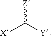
[Z]C([Y])[X]
